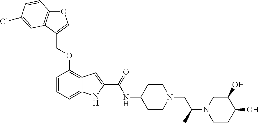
O1C2=C(C(COC3=C4C(=CC=C3)NC(C(=O)NC3CCN(CC(C)N5CCC(O)C(O)C5)CC3)=C4)=C1)C=C(Cl)C=C2
